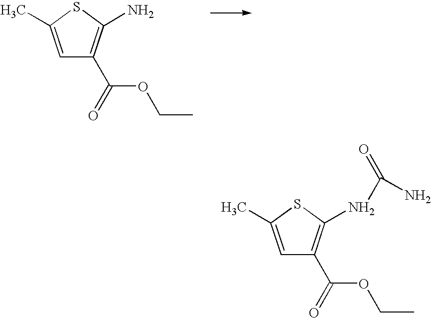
C1=C(C)SC(N)=C1C(OCC)=O.C1=C(C)SC(NC(N)=O)=C1C(OCC)=O
